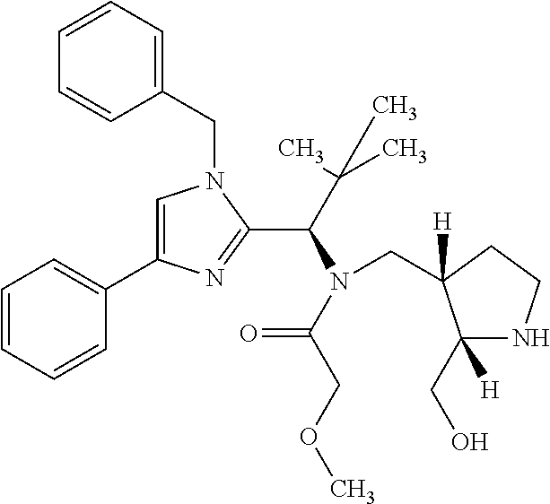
C1=C(C2=CC=CC=C2)N=C(C(C(C)(C)C)N(C(=O)COC)CC2([H])C(CO)([H])NCC2)N1CC1=CC=CC=C1
